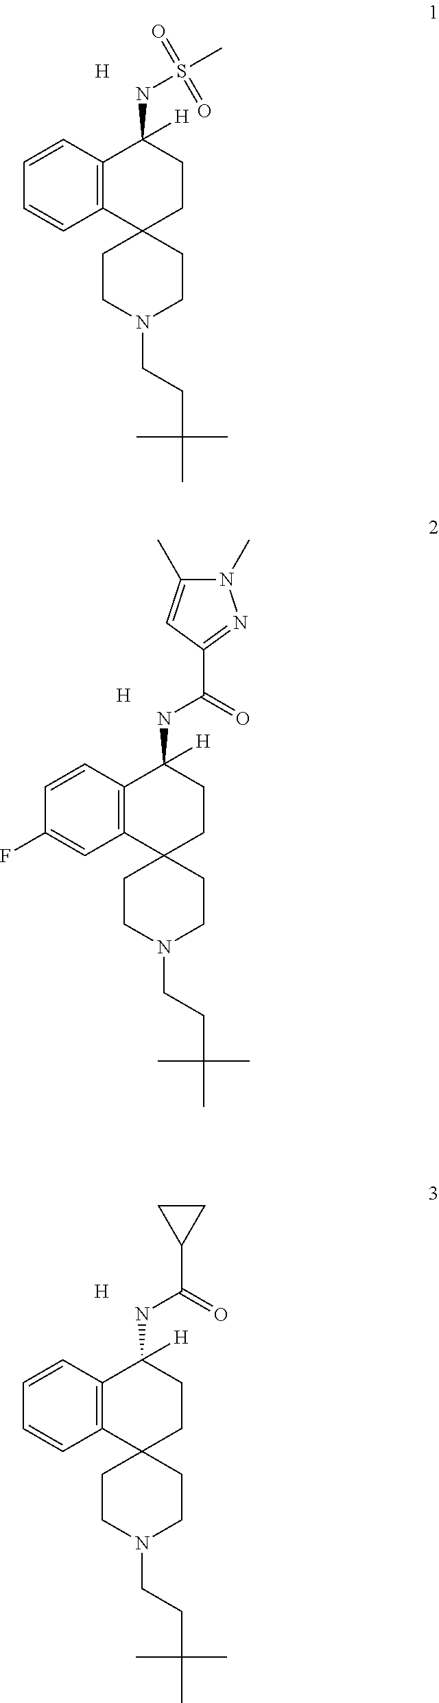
C12=C(C=CC=C1)C([H])(NS(C)(=O)=O)CCC21CCN(CCC(C)(C)C)CC1.[H].C12=C(C=CC(F)=C1)C([H])(NC(=O)C1=NN(C)C(C)=C1)CCC21CCN(CCC(C)(C)C)CC1.[H].[H].C12=C(C=CC=C1)C([H])(NC(=O)C1CC1)CCC21CCN(CCC(C)(C)C)CC1
